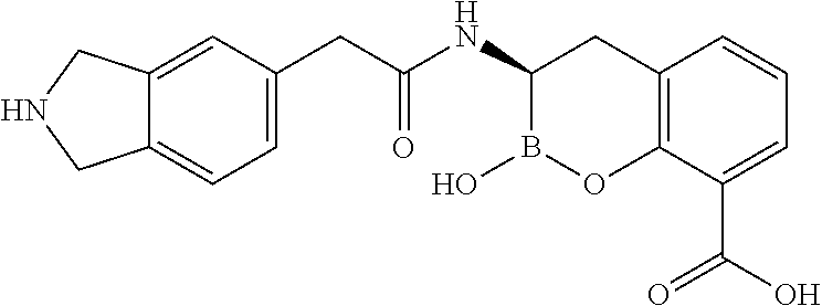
C12=C(C(C(O)=O)=CC=C1)OB(O)C(NC(=O)CC1=CC=C3C(=C1)CNC3)C2
